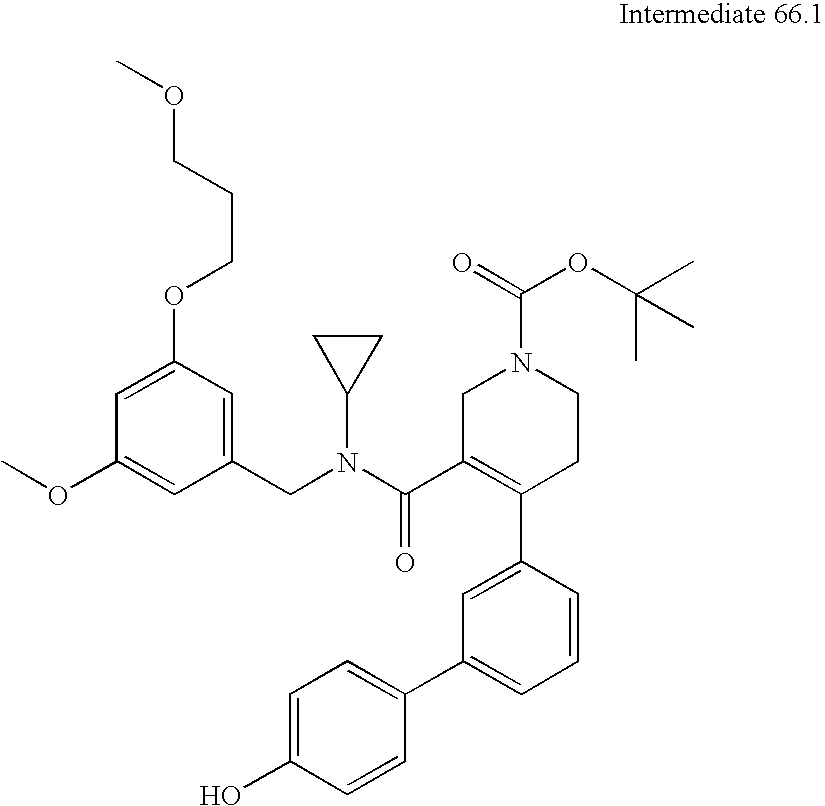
C1=C(OCCCOC)C=C(CN(C(C2=C(C3=CC(C4=CC=C(O)C=C4)=CC=C3)CCN(C(=O)OC(C)(C)C)C2)=O)C2CC2)C=C1OC
